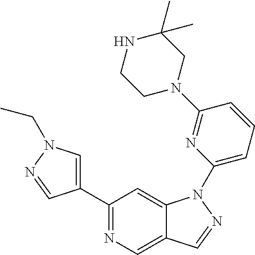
C1(C2=CN(CC)N=C2)=NC=C2C(=C1)N(C1=CC=CC(N3CC(C)(C)NCC3)=N1)N=C2
